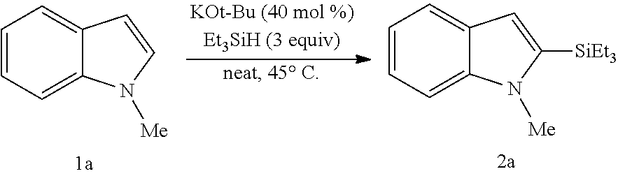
C12=CC=CC=C1N([Me])C([SiEt3])=C2.C12=CC=CC=C1N([Me])C=C2
